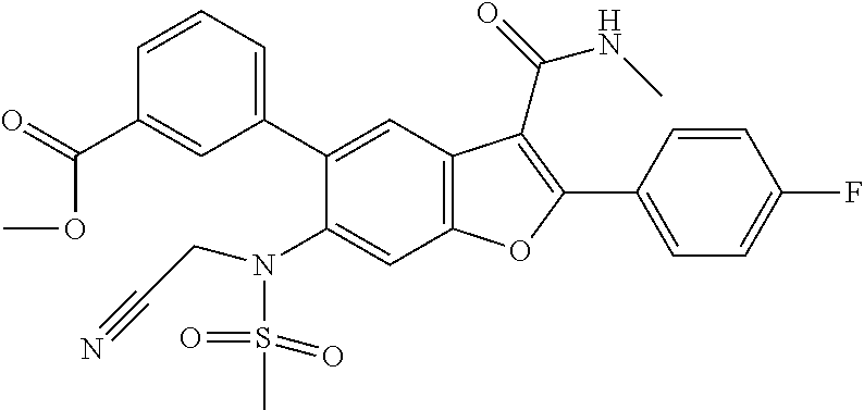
C1=CC(C2=C(C(=O)NC)C3=C(C=C(N(CC#N)S(=O)(=O)C)C(C4=CC=CC(C(=O)OC)=C4)=C3)O2)=CC=C1F
